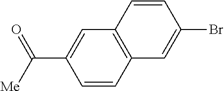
C1=CC2=C(C=C1C(=O)[Me])C=CC(Br)=C2
